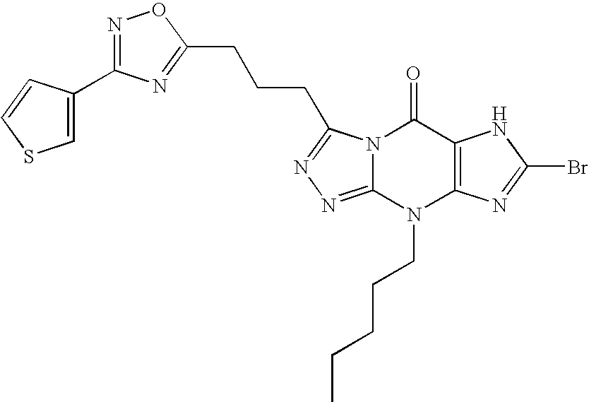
N12C(=NN=C1CCCC1=NC(C3=CSC=C3)=NO1)N(CCCCC)C1=C(C2=O)NC(Br)=N1
